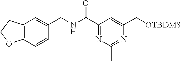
C12=C(C=CC(CNC(C3=NC(C)=NC(C[OTBDMS])=C3)=O)=C1)OCC2
